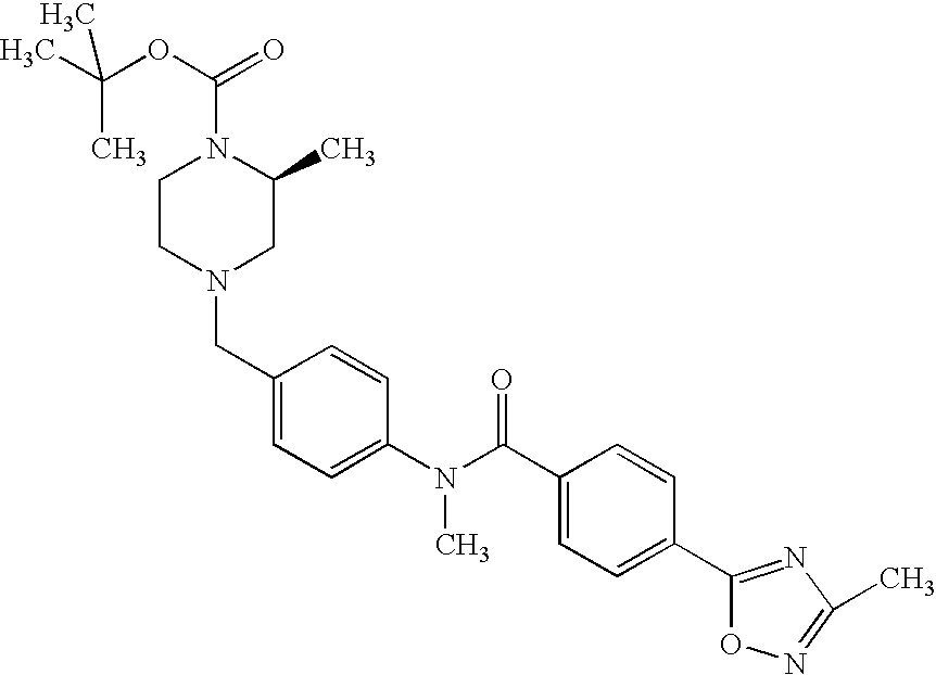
C1(CN2CC(C)N(C(OC(C)(C)C)=O)CC2)=CC=C(N(C(C2=CC=C(C3=NC(C)=NO3)C=C2)=O)C)C=C1
